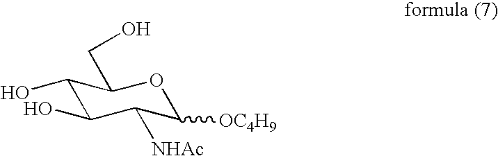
C1(O)C(O)C([NHAc])C([OC4H9])OC1CO
